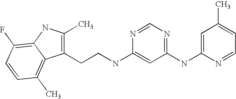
C1(NC2=NC=NC(NCCC3=C(C)NC4=C(F)C=CC(C)=C34)=C2)=CC(C)=CC=N1
